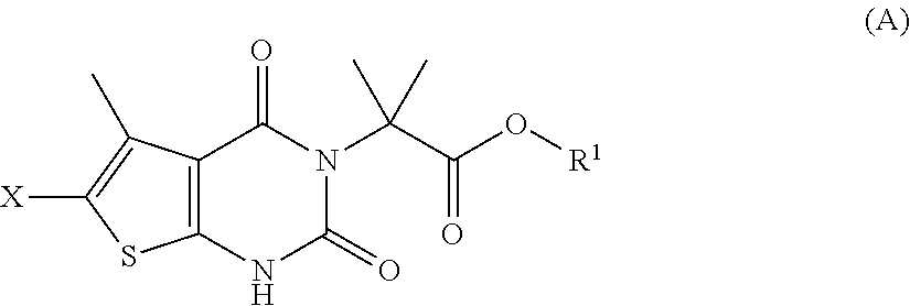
[X]C1=C(C)C2=C(S1)NC(=O)N(C(C(O[R1])=O)(C)C)C2=O
